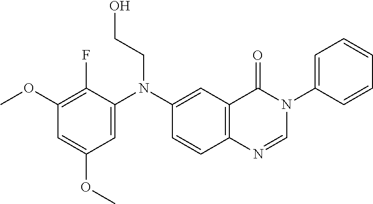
C1(OC)=C(F)C(N(C2=CC3=C(C=C2)N=CN(C2=CC=CC=C2)C3=O)CCO)=CC(OC)=C1
